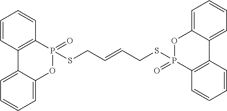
C1=CC2=C(C=C1)P(=O)(SCC=CCSP1(=O)C3=C(C4=CC=CC=C4O1)C=CC=C3)OC1=CC=CC=C21
